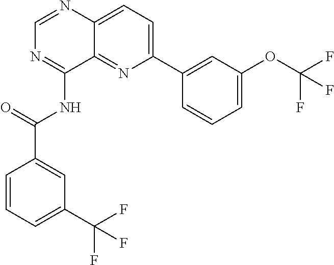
C1=NC2=CC=C(C3=CC(OC(F)(F)F)=CC=C3)N=C2C(NC(=O)C2=CC(C(F)(F)F)=CC=C2)=N1
